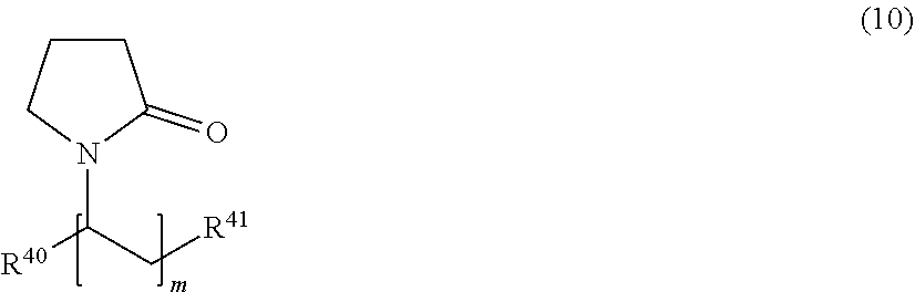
C1CCN(C(C[R41])[R40])C1=O
